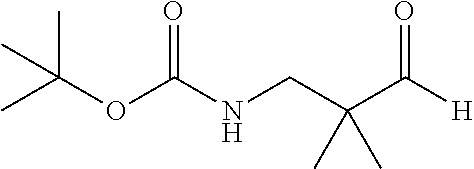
CC(OC(NCC(C([H])=O)(C)C)=O)(C)C
